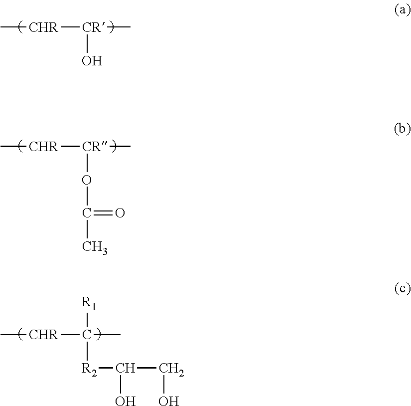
C[CHR][CR](O)C.C[CHR][CR](OC(=O)C)C.C[CHR]C(C)([R1])[R2]C(CO)O
